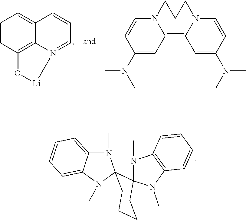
C1=CC2=C3C(=C1)C=CC=N3[Li]O2.C1(N(C)C)=CC2=C3N(CCCN2C=C1)C=CC(N(C)C)=C3.N1(C)C2=CC=CC=C2N(C)C12C1(CCCC2)N(C)C2=C(N1C)C=CC=C2
